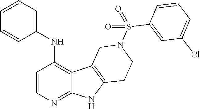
C1(NC2=C3C(=NC=C2)NC2=C3CN(S(C3=CC(Cl)=CC=C3)(=O)=O)CC2)=CC=CC=C1
